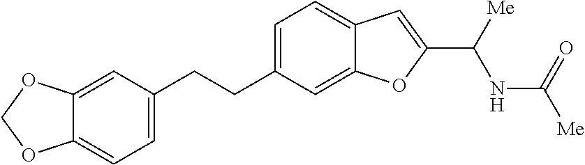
C1=C(CCC2=CC=C3C(=C2)OC(C([Me])NC([Me])=O)=C3)C=C2C(=C1)OCO2
